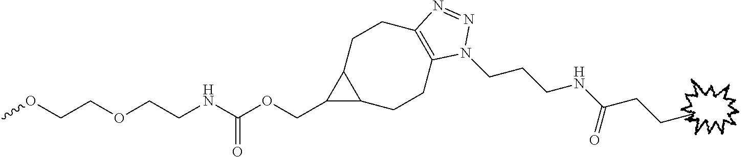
COCCOCCNC(OCC1C2C1CCC1=C(CC2)N(CCCNC(CCC)=O)N=N1)=O
